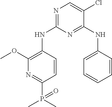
N1=C(NC2=C(OC)N=C(P(=O)(C)C)C=C2)N=C(NC2=CC=CC=C2)C(Cl)=C1
